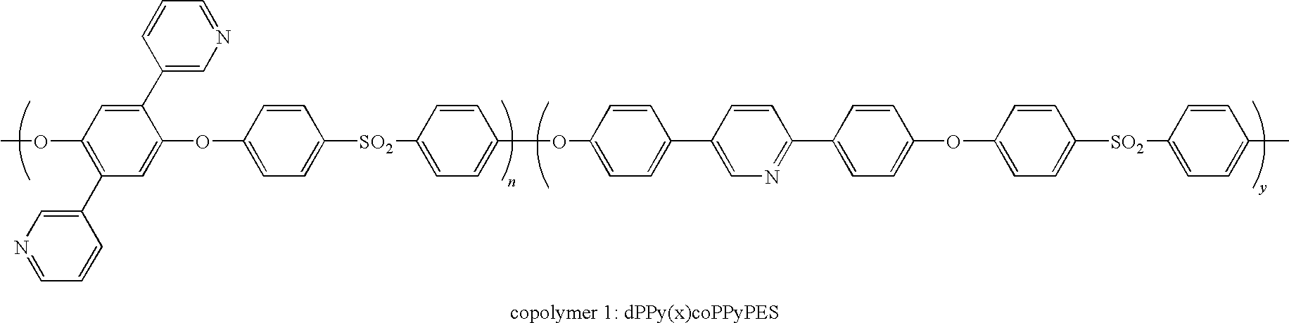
C1(OC)=C(C2=CN=CC=C2)C=C(OC2=CC=C([SO2]C3=CC=C(OC4=CC=C(C5=CN=C(C6=CC=C(OC7=CC=C([SO2]C8=CC=C(C)C=C8)C=C7)C=C6)C=C5)C=C4)C=C3)C=C2)C(C2=CN=CC=C2)=C1
